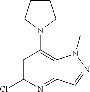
C1=C(Cl)N=C2C(=C1N1CCCC1)N(C)N=C2
